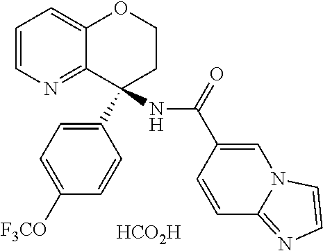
C1=CN=C2C(=C1)OCCC2(C1=CC=C([F3CO])C=C1)NC(=O)C1=CN2C(=NC=C2)C=C1.[HCO2H]
